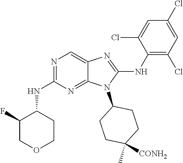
N1=C(NC2C(F)COCC2)N=C2C(=C1)N=C(NC1=C(Cl)C=C(Cl)C=C1Cl)N2C1CCC([CONH2])(C)CC1
